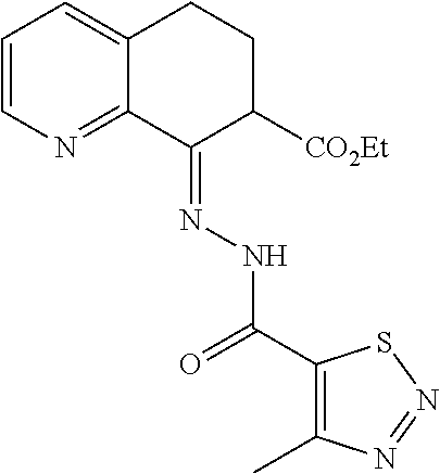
C1=CN=C2C(=C1)CCC([CO2Et])C2=NNC(C1=C(C)N=NS1)=O
